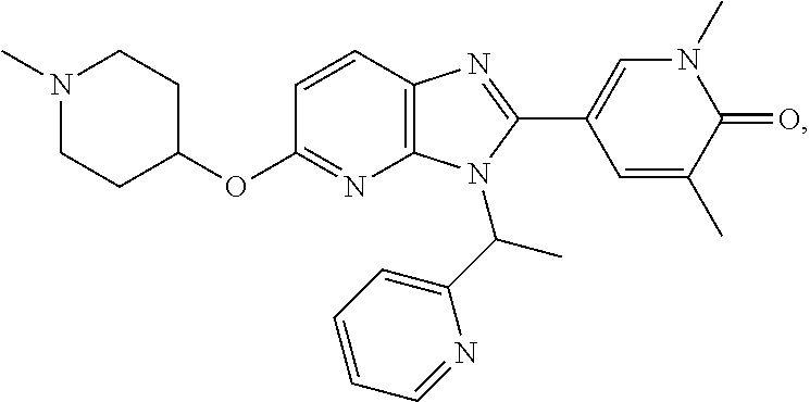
C1(OC2CCN(C)CC2)=NC2=C(C=C1)N=C(C1=CN(C)C(=O)C(C)=C1)N2C(C1=CC=CC=N1)C
